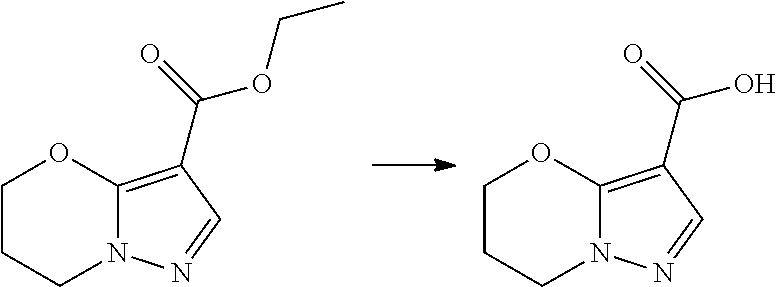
C12=C(C(OCC)=O)C=NN1CCCO2.C12=C(C(O)=O)C=NN1CCCO2
